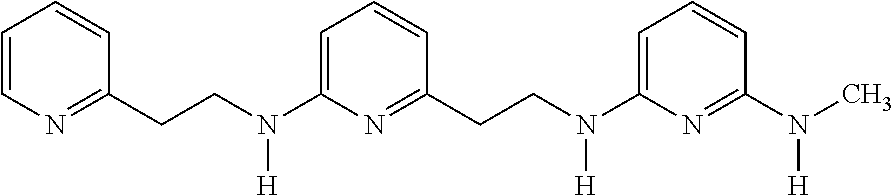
C1=CN=C(CCN([H])C2=CC=CC(CCN([H])C3=CC=CC(N([H])C)=N3)=N2)C=C1
